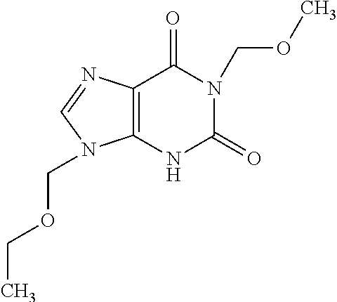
C12=C(NC(=O)N(COC)C1=O)N(COCC)C=N2
